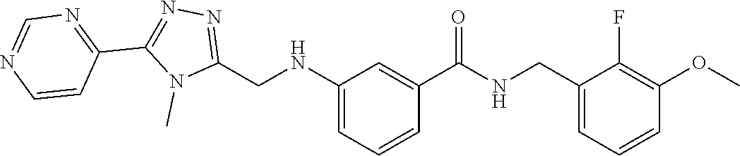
N1=C(CNC2=CC=CC(C(=O)NCC3=CC=CC(OC)=C3F)=C2)N(C)C(C2=NC=NC=C2)=N1
